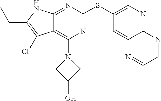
CCC1=C(Cl)C2=C(N3CC(O)C3)N=C(SC3=CN=C4C(=C3)N=CC=N4)N=C2N1
